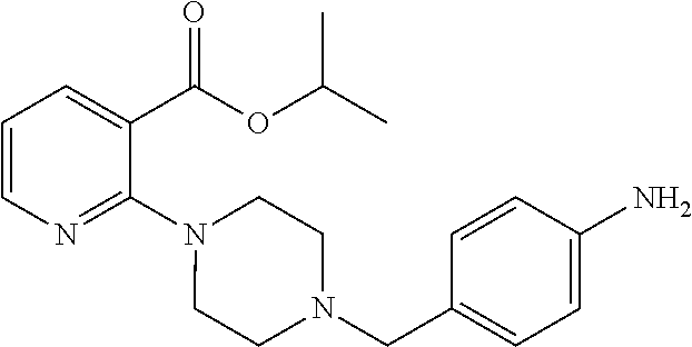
C1=CN=C(N2CCN(CC3=CC=C(N)C=C3)CC2)C(C(OC(C)C)=O)=C1
